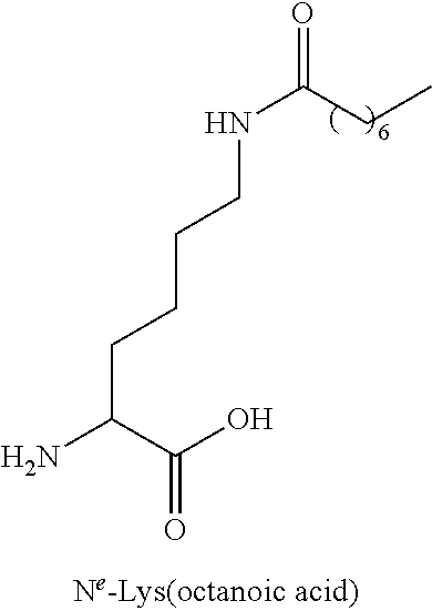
N(C(CC)=O)CCCCC(N)C(O)=O
